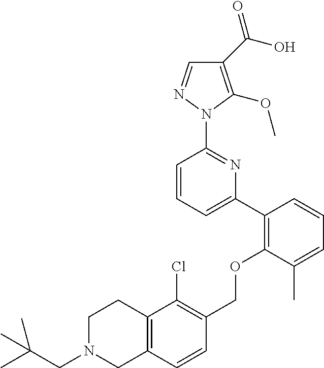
C1(C(O)=O)=C(OC)N(C2=NC(C3=C(OCC4=C(Cl)C5=C(C=C4)CN(CC(C)(C)C)CC5)C(C)=CC=C3)=CC=C2)N=C1
